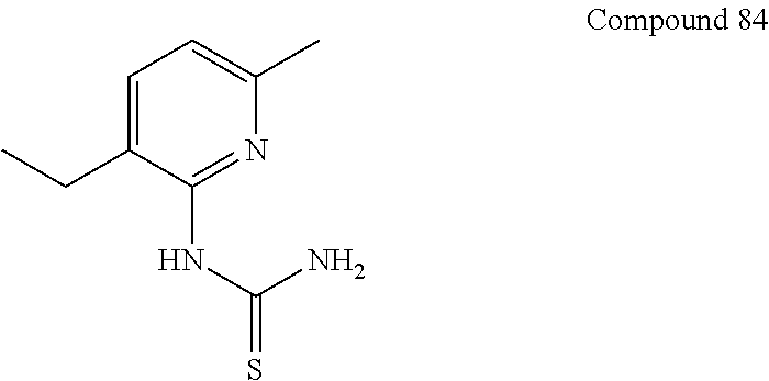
C1=C(CC)C(NC(=S)N)=NC(C)=C1
